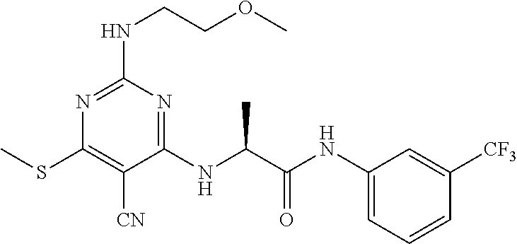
C1(NC(C(NC2=CC=CC([CF3])=C2)=O)C)=NC(NCCOC)=NC(SC)=C1[CN]
